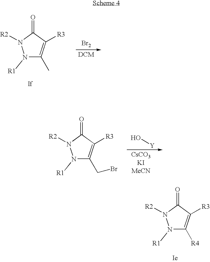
N1([R1])C(CBr)=C([R3])C(=O)N1[R2].[Y]O.[Br2].N1([R1])C(C)=C([R3])C(=O)N1[R2].N1([R1])C([R4])=C([R3])C(=O)N1[R2]
